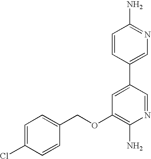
C1=C(Cl)C=CC(COC2=C(N)N=CC(C3=CN=C(N)C=C3)=C2)=C1
